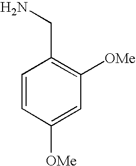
C1=CC([OMe])=CC([OMe])=C1CN
